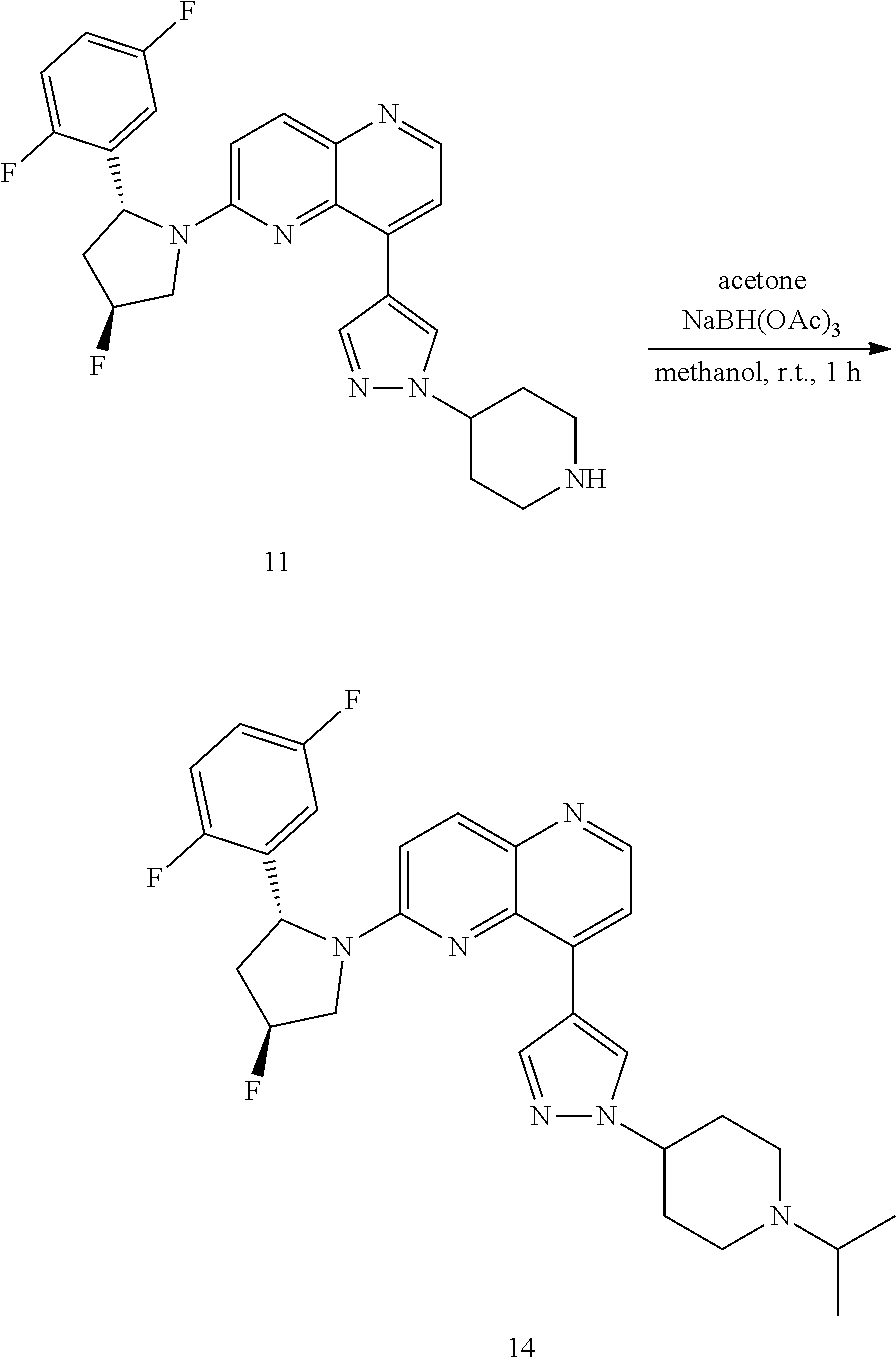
N1=CC(C2=CC=NC3=CC=C(N4C(C5=CC(F)=CC=C5F)CC(F)C4)N=C23)=CN1C1CCNCC1.N1=CC(C2=CC=NC3=CC=C(N4C(C5=CC(F)=CC=C5F)CC(F)C4)N=C23)=CN1C1CCN(C(C)C)CC1
